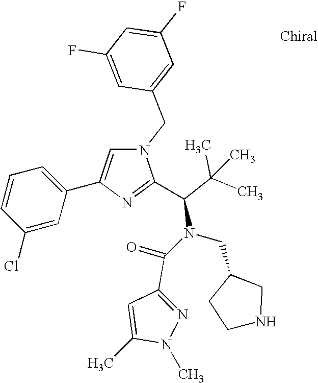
N1(CC2=CC(F)=CC(F)=C2)C=C(C2=CC=CC(Cl)=C2)N=C1C(C(C)(C)C)N(C(=O)C1=NN(C)C(C)=C1)CC1CCNC1
